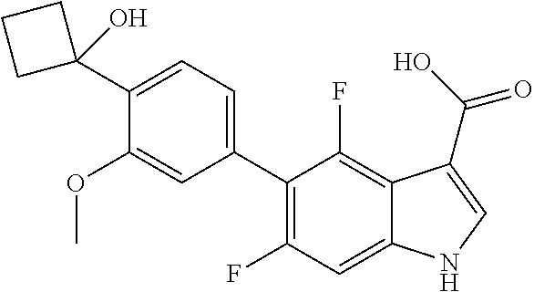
C1(C2=CC=C(C3(O)CCC3)C(OC)=C2)=C(F)C=C2C(=C1F)C(C(O)=O)=CN2
